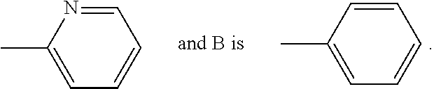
C1=NC(C)=CC=C1.C1=CC(C)=CC=C1
